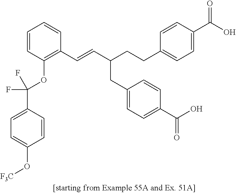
C1=CC(OC(C2=CC=C(O[F3C])C=C2)(F)F)=C(C=CC(CCC2=CC=C(C(O)=O)C=C2)CC2=CC=C(C(O)=O)C=C2)C=C1
